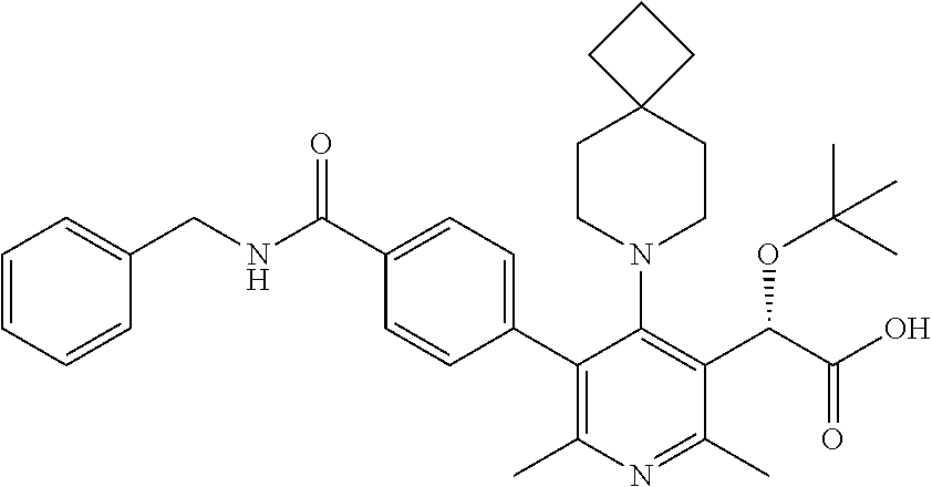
C1(C2=C(C)N=C(C)C(C(C(=O)O)OC(C)(C)C)=C2N2CCC3(CC2)CCC3)=CC=C(C(NCC2=CC=CC=C2)=O)C=C1
